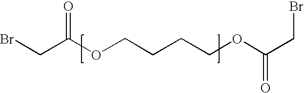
C(C(OCCCCOC(CBr)=O)=O)Br
